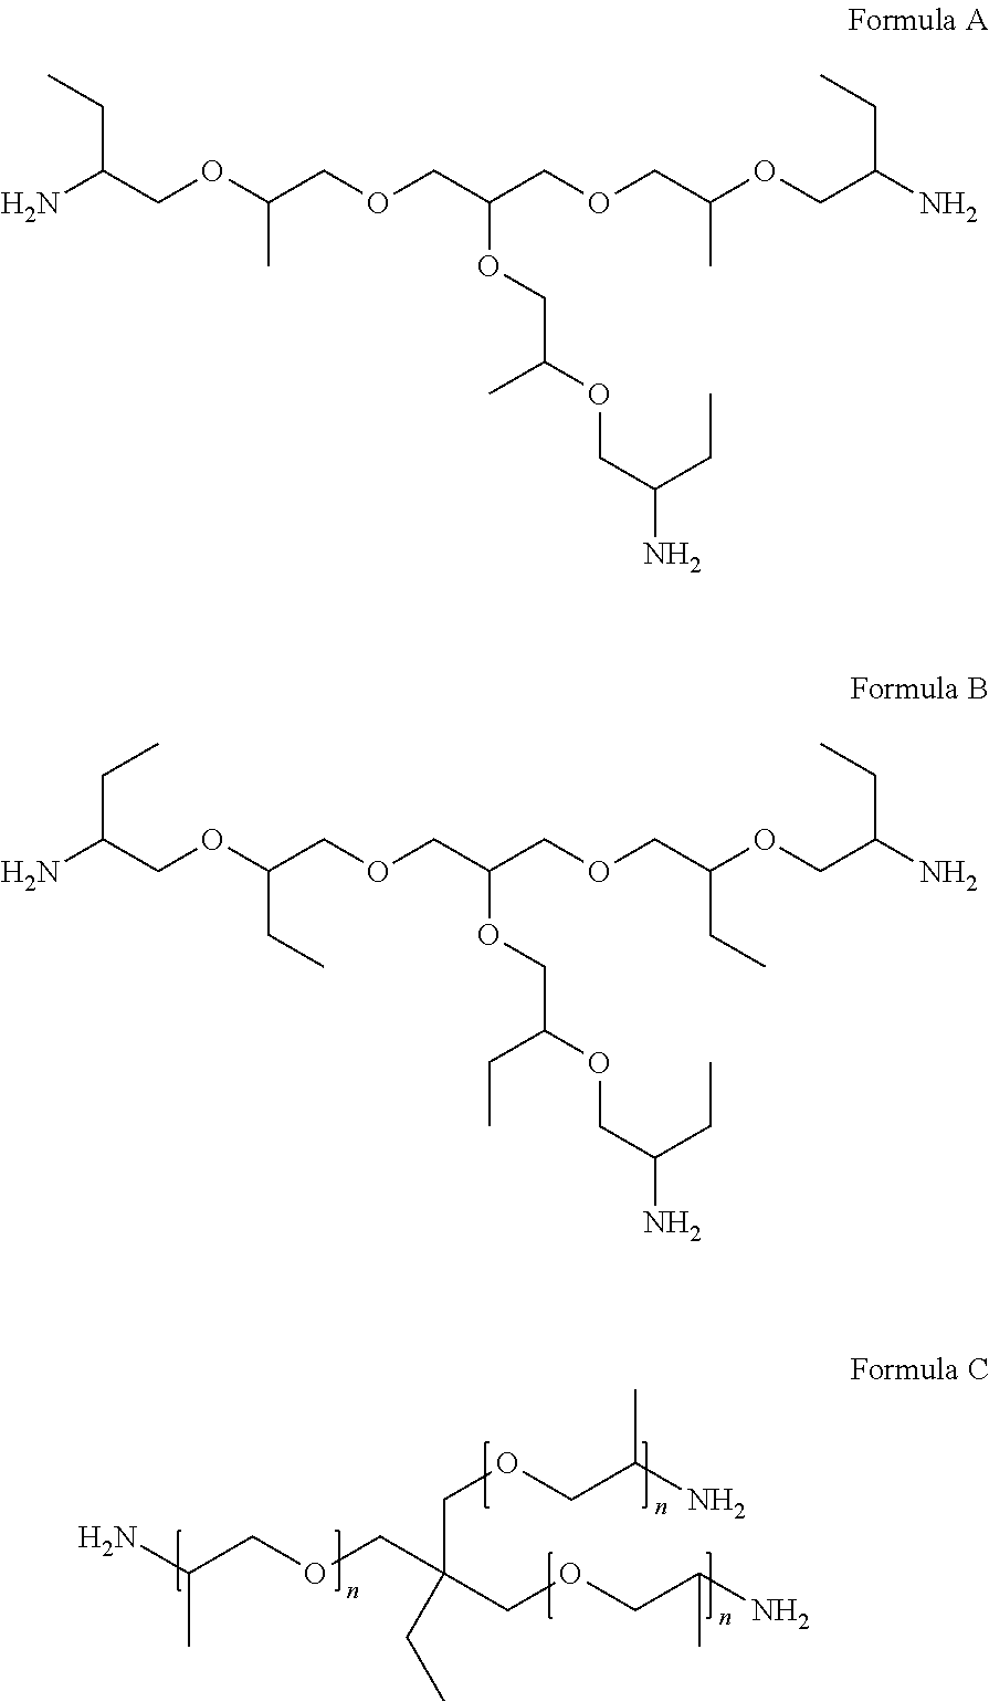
NC(COCC(CC)(COCC(N)C)COCC(N)C)C.NC(COC(COCC(COCC(OCC(N)CC)C)OCC(OCC(CC)N)C)C)CC.NC(COC(COCC(COCC(OCC(N)CC)CC)OCC(OCC(CC)N)CC)CC)CC
